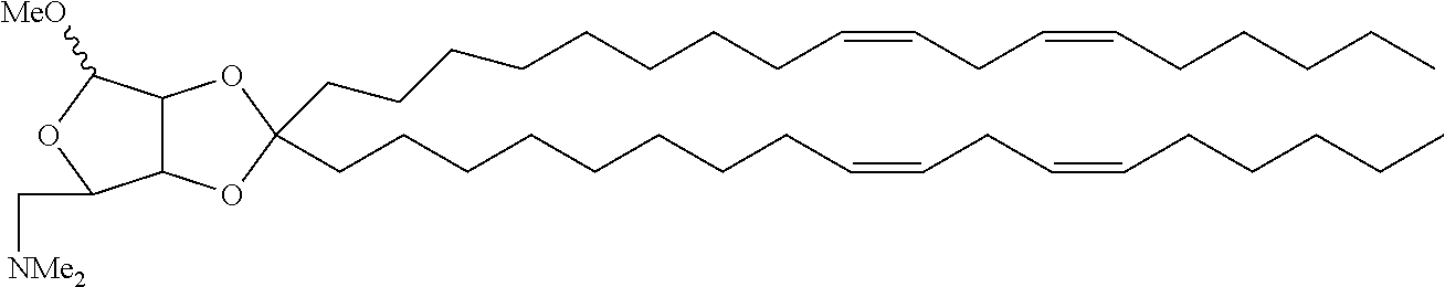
O1C(CCCCCCCCC=CCC=CCCCCC)(CCCCCCCCC=CCC=CCCCCC)OC2C1C(C[NMe2])OC2[MeO]
